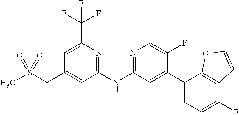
C1=C(C(F)(F)F)N=C(NC2=NC=C(F)C(C3=CC=C(F)C4=C3OC=C4)=C2)C=C1CS(C)(=O)=O
